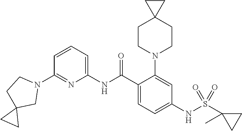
C1(N2CCC3(C2)CC3)=NC(NC(C2=CC=C(NS(C3(C)CC3)(=O)=O)C=C2N2CCC3(CC2)CC3)=O)=CC=C1
